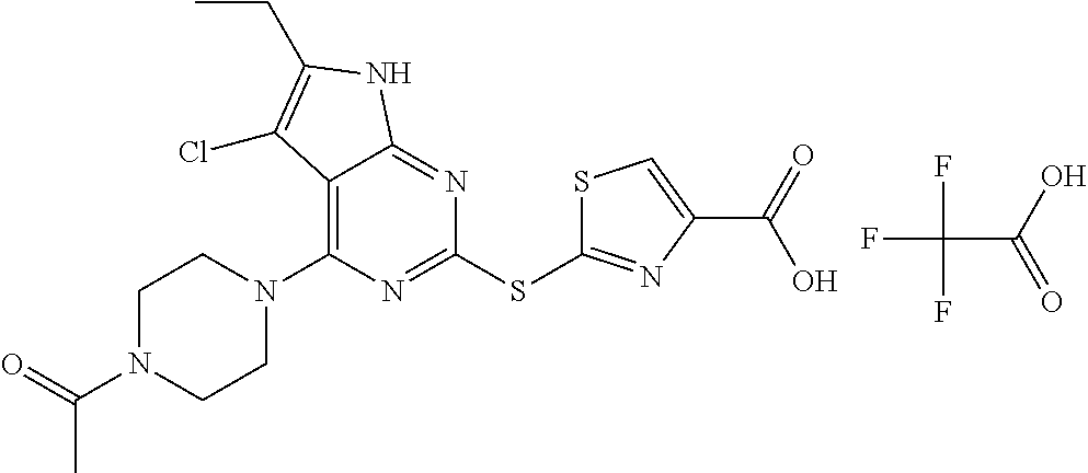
C1(SC2=NC(C(O)=O)=CS2)=NC(N2CCN(C(C)=O)CC2)=C2C(=N1)NC(CC)=C2Cl.FC(C(=O)O)(F)F
